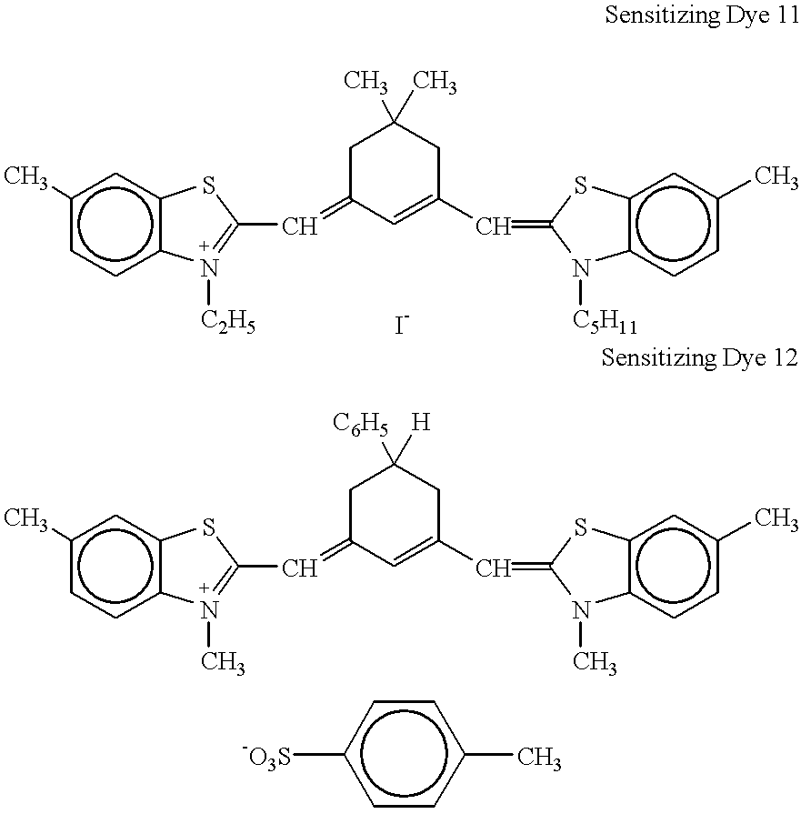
Cc1ccc2c(c1)SC(C=C1C=C(C=C3Sc4c(ccc(C)c4)N3[C5H11])CC(C)(C)C1)=N2[C2H5].Cc1ccc2c(c1)SC(C=C1C=C(C=C3Sc4c(ccc(C)c4)N3C)CC([C6H5])([H])C1)=N2C.[-O3S]c1ccc(C)cc1
